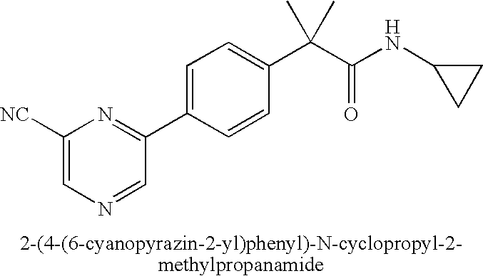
C1([NC])=CN=CC(C2=CC=C(C(C(NC3CC3)=O)(C)C)C=C2)=N1
